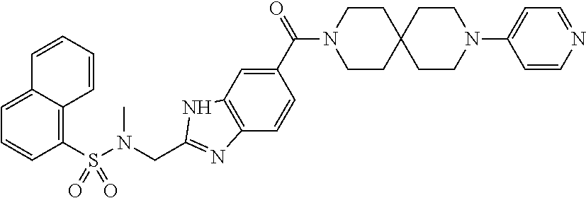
C1(S(N(CC2=NC3=C(N2)C=C(C(N2CCC4(CC2)CCN(C2=CC=NC=C2)CC4)=O)C=C3)C)(=O)=O)=C2C(=CC=C1)C=CC=C2
